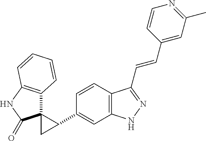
C12(C3=C(NC1=O)C=CC=C3)CC2C1=CC2=C(C=C1)C(C=CC1=CC(C)=NC=C1)=NN2
